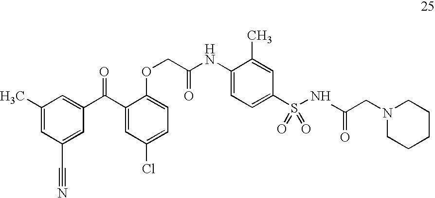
C1(C)=CC(C#N)=CC(C(C2=CC(Cl)=CC=C2OCC(NC2=CC=C(S(NC(=O)CN3CCCCC3)(=O)=O)C=C2C)=O)=O)=C1
